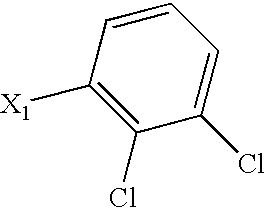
C1(Cl)=C([X1])C=CC=C1Cl
